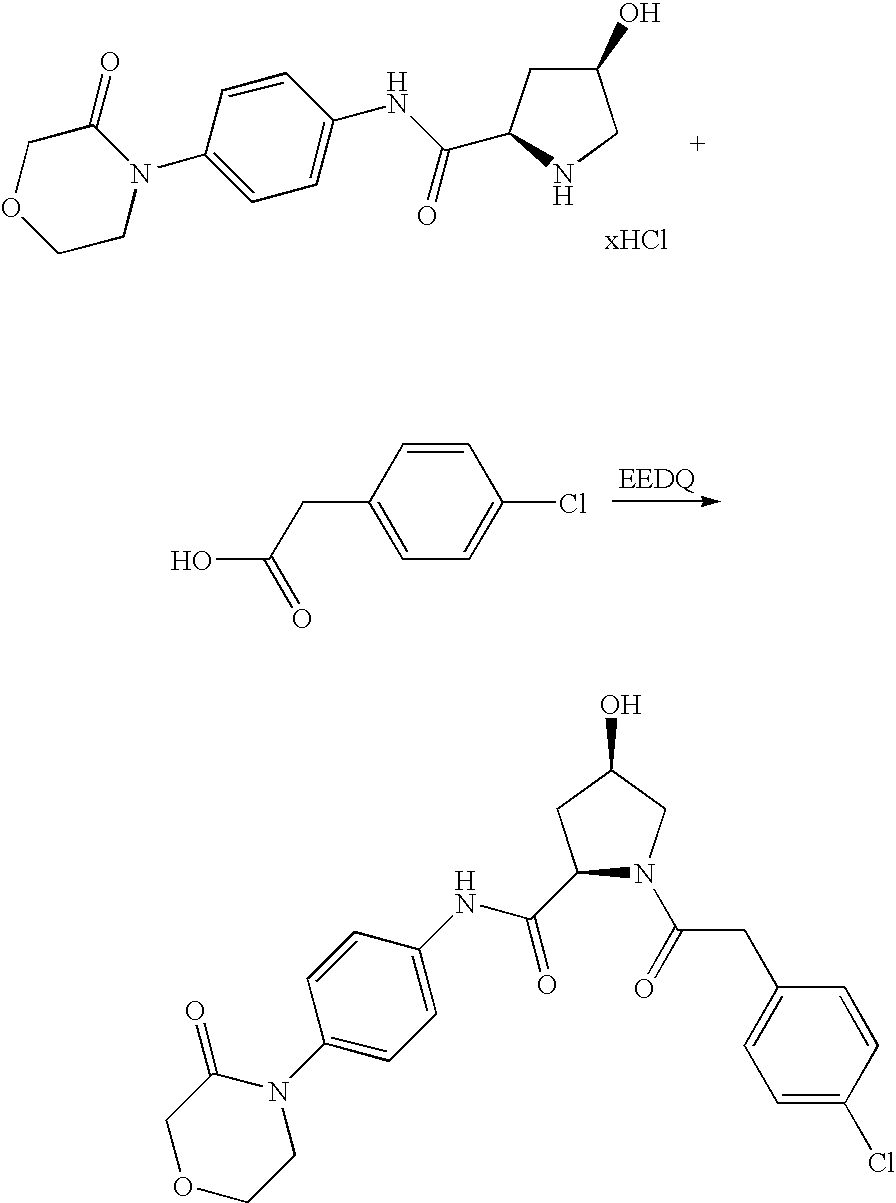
C1CN(C2=CC=C(NC(=O)C3CC(O)CN3)C=C2)C(=O)CO1.OC(=O)CC1=CC=C(Cl)C=C1.N1(C(CC2=CC=C(Cl)C=C2)=O)CC(O)CC1C(NC1=CC=C(N2CCOCC2=O)C=C1)=O
